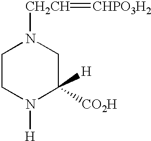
C1CN([H])C([H])([CO2H])CN1[CH2CH]=[CHPO3H2]
